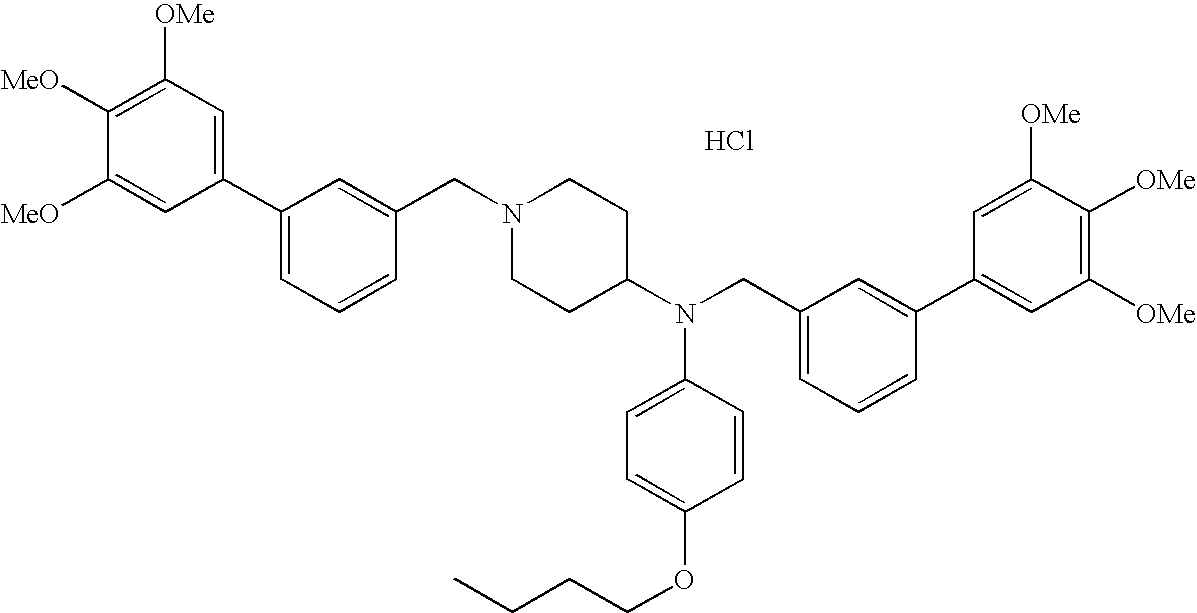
C1=C([MeO])C([MeO])=C([OMe])C=C1C1=CC=CC(CN2CCC(N(CC3=CC=CC(C4=CC([OMe])=C([OMe])C([OMe])=C4)=C3)C3=CC=C(OCCCC)C=C3)CC2)=C1.Cl
